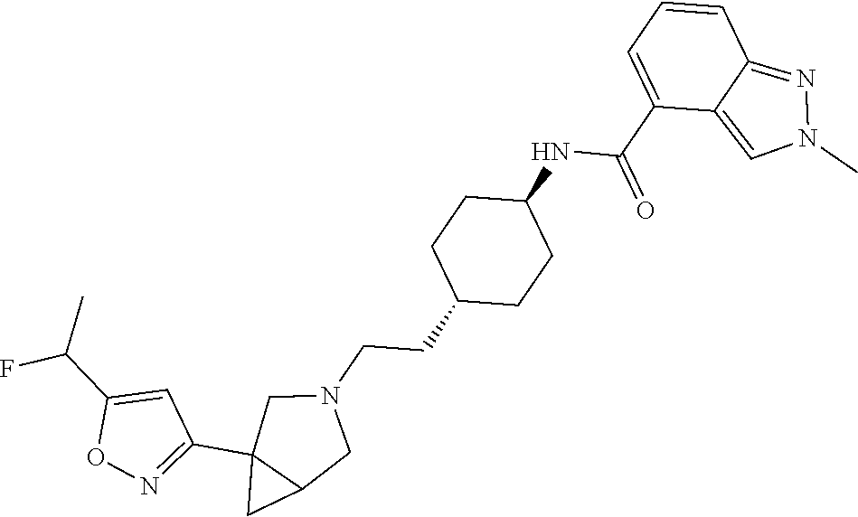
C1(C(=O)NC2CCC(CCN3CC4(C5=NOC(C(F)C)=C5)C(C3)C4)CC2)=CC=CC2=NN(C)C=C12
